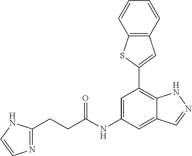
C1=C(NC(=O)CCC2=NC=CN2)C=C2C(=C1C1=CC3=C(S1)C=CC=C3)NN=C2
